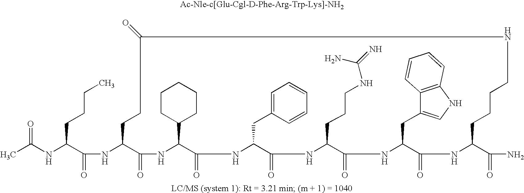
CC(NC(C(NC1C(=O)NC(C2CCCCC2)C(=O)NC(CC2=CC=CC=C2)C(=O)NC(CCCNC(=N)N)C(=O)NC(CC2=CNC3=C2C=CC=C3)C(=O)NC(C(=O)N)CCCCNC(=O)CC1)=O)CCCC)=O
